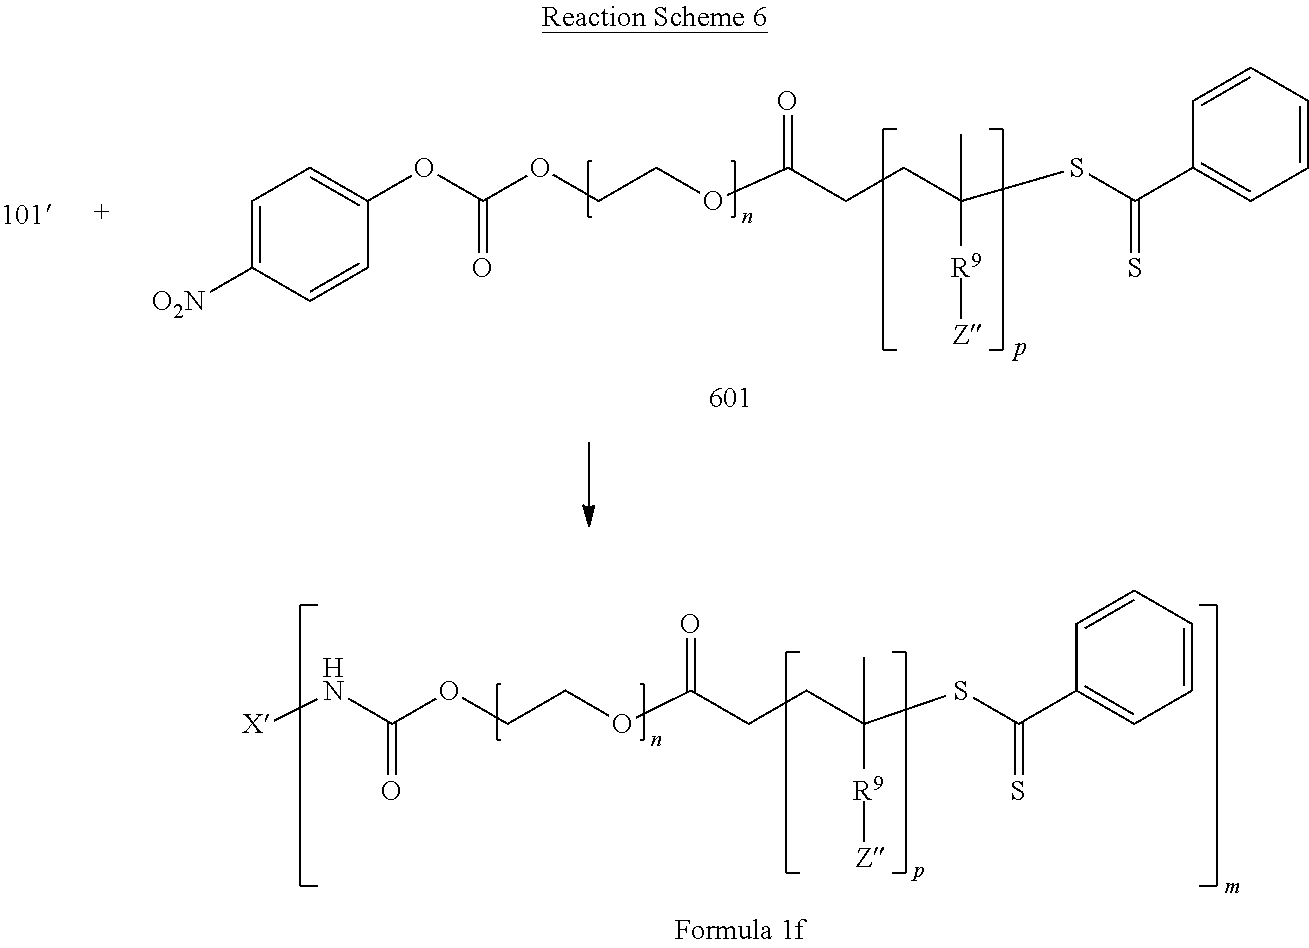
C(CCC(SC(C1=CC=CC=C1)=S)([R9][Z])C)(OCCOC(OC1=CC=C([O2N])C=C1)=O)=O.C(CCC(SC(C1=CC=CC=C1)=S)([R9][Z])C)(OCCOC(=O)N[X])=O
